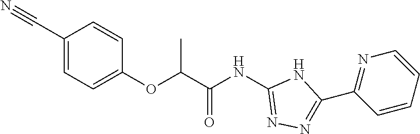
C1(OC(C(NC2=NN=C(C3=NC=CC=C3)N2)=O)C)=CC=C(C#N)C=C1
